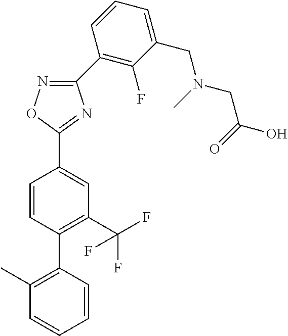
C1=CC(C2=C(C)C=CC=C2)=C(C(F)(F)F)C=C1C1=NC(C2=C(F)C(CN(C)CC(=O)O)=CC=C2)=NO1
